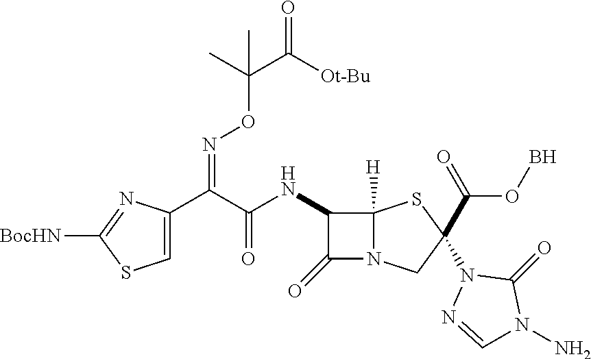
C1=C(C(C(=O)NC2C(=O)N3C2([H])SC(N2N=CN(N)C2=O)(C(OB)=O)C3)=NOC(C([Ot-Bu])=O)(C)C)N=C([BocHN])S1
